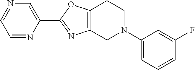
C1=NC(C2=NC3=C(O2)CCN(C2=CC=CC(F)=C2)C3)=CN=C1
